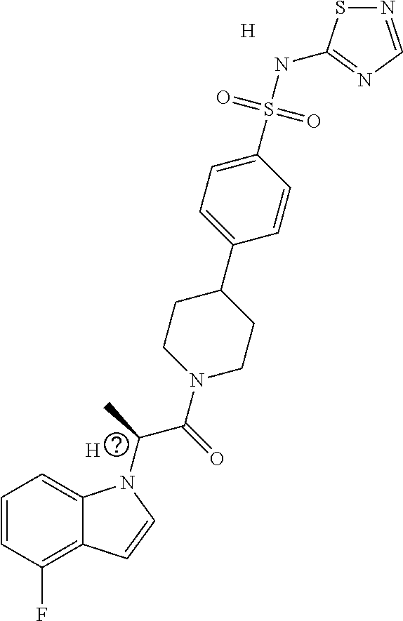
[H].C1=CC(F)=C2C(=C1)N(C(C(N1CCC(C3=CC=C(S(NC4=NC=NS4)(=O)=O)C=C3)CC1)=O)C)C=C2.[H]
